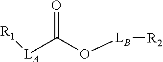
O=C([LA][R1])O[LB][R2]
